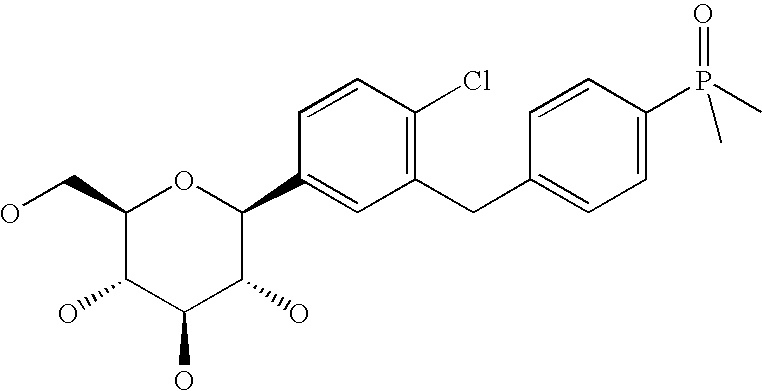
C1(CO)C(O)C(O)C(O)C(C2=CC(CC3=CC=C(P(C)(=O)C)C=C3)=C(Cl)C=C2)O1
